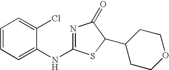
N1=C(NC2=CC=CC=C2Cl)SC(C2CCOCC2)C1=O
